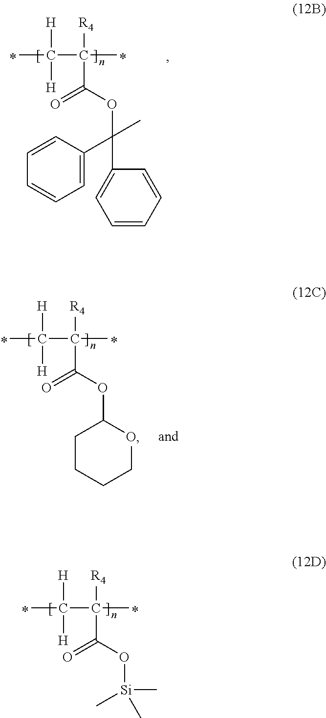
CC([H])([H])C([R4])(C)C(OC(C)(C1=CC=CC=C1)C1=CC=CC=C1)=O.CC([H])([H])C([R4])(C)C(O[Si](C)(C)C)=O.CC([H])([H])C([R4])(C)C(OC1OCCCC1)=O
